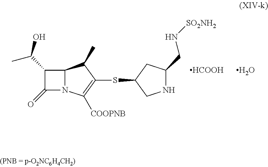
C12N(C([COOPNB])=C(SC3CNC(CN[SO2NH2])C3)C1C)C(=O)C2C(C)O.[HCOOH].O
